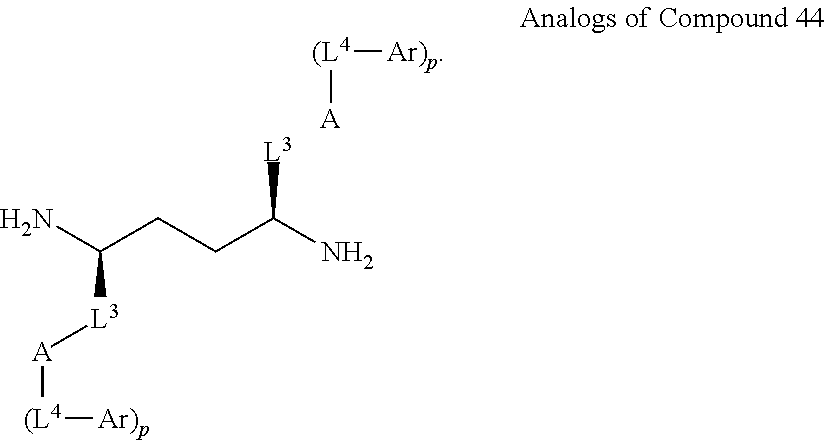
C(CCC(N)[L3])(N)[L3][A][(L4][Ar)p].[A][(L4][Ar)p]
